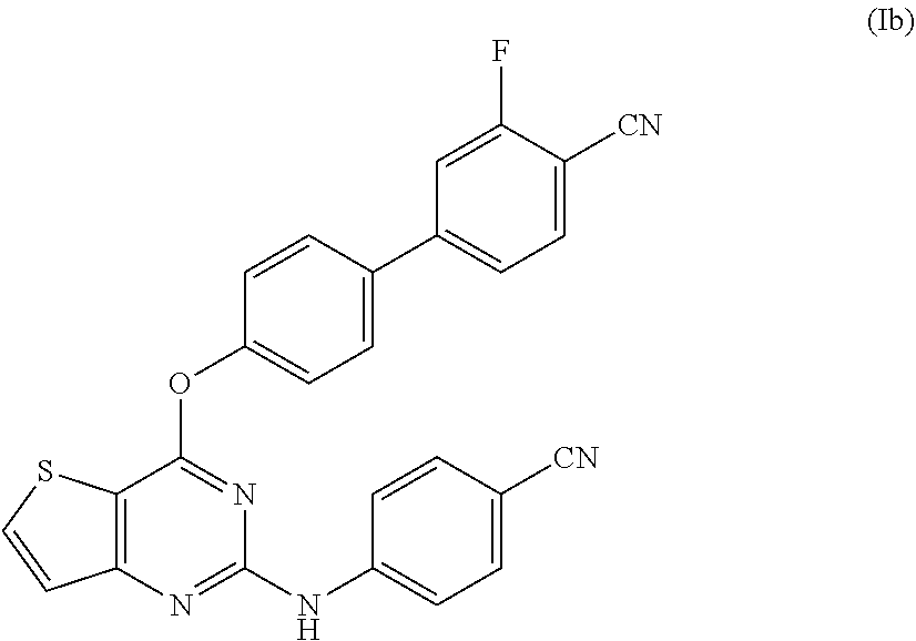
C1=CC([CN])=CC=C1NC1=NC2=C(SC=C2)C(OC2=CC=C(C3=CC=C([CN])C(F)=C3)C=C2)=N1
